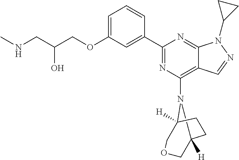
C1=C(OCC(CNC)O)C=C(C2=NC(N3C4([H])CCC3([H])COC4)=C3C(=N2)N(C2CC2)N=C3)C=C1
